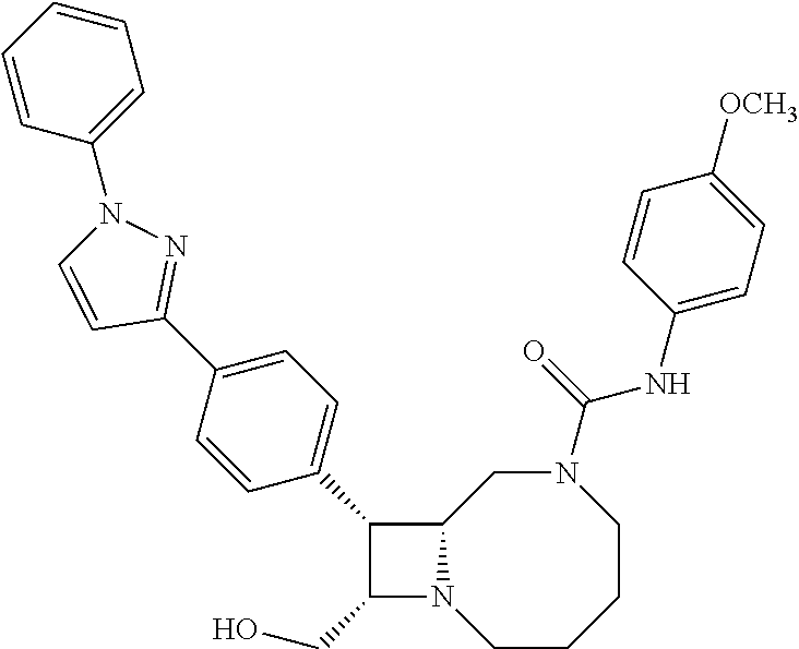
C1(CO)N2C(C1C1=CC=C(C3=NN(C4=CC=CC=C4)C=C3)C=C1)CN(C(NC1=CC=C([OCH3])C=C1)=O)CCCC2
